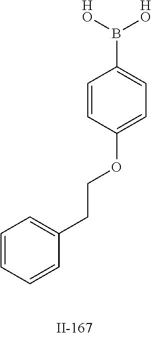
C1(CCOC2=CC=C(B([HO])[HO])C=C2)=CC=CC=C1
